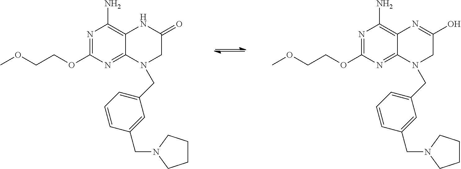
COCCOC1=NC(N)=C2C(=N1)N(CC1=CC=CC(CN3CCCC3)=C1)CC(=O)N2.COCCOC1=NC(N)=C2C(=N1)N(CC1=CC=CC(CN3CCCC3)=C1)CC(O)=N2
